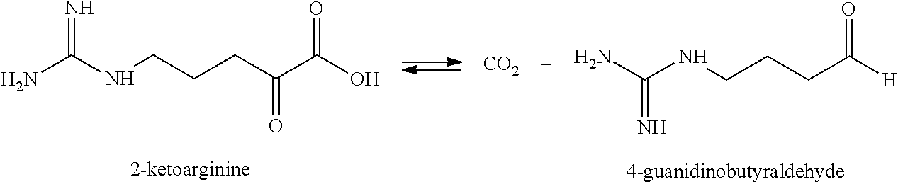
[CO2].N=C(NCCCC(C(O)=O)=O)N.NC(NCCCC([H])=O)=N
